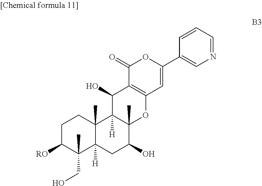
C1C([RO])C(CO)(C)C2([H])C(C)(C1)C1([H])C(C)(C(O)C2)OC2=C(C1O)C(=O)OC(C1=CN=CC=C1)=C2
